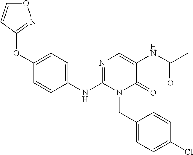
C1(NC2=NC=C(NC(C)=O)C(=O)N2CC2=CC=C(Cl)C=C2)=CC=C(OC2=NOC=C2)C=C1
